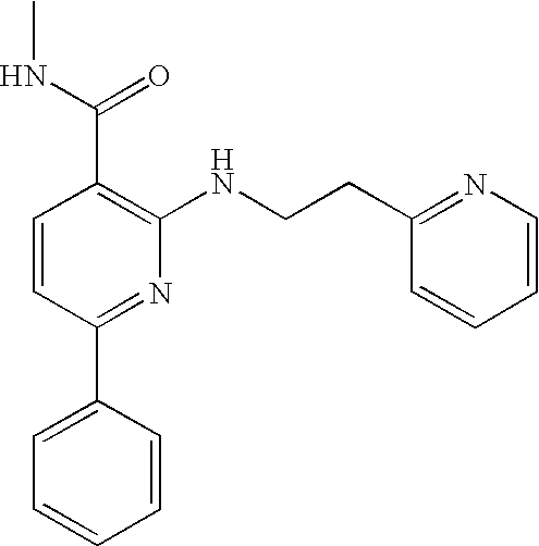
C1=CC(C2=CC=CC=C2)=NC(NCCC2=NC=CC=C2)=C1C(NC)=O
